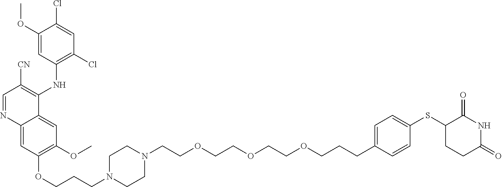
C(COCCOCCOCCCC1=CC=C(SC2CCC(=O)NC2=O)C=C1)N1CCN(CCCOC2=C(OC)C=C3C(=C2)N=CC([CN])=C3NC2=C(Cl)C=C(Cl)C(OC)=C2)CC1
